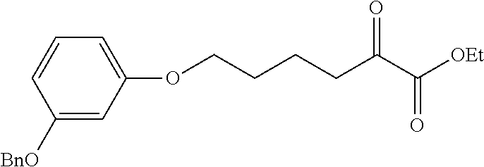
C1([BnO])=CC(OCCCCC(=O)C(=O)[OEt])=CC=C1
